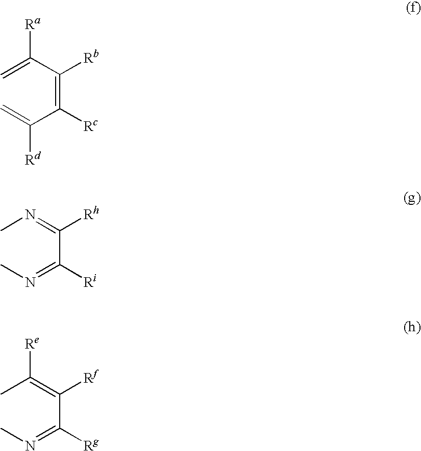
C(=C)(C(=C(C(=C)[Rd])[Rc])[Rb])[Ra].N(C)=C(C(=NC)[Ri])[Rh].C(C)(=C(C(=NC)[Rg])[Rf])[Re]
